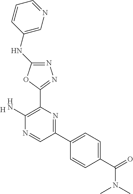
[H].C1(N)=C(C2=NN=C(NC3=CN=CC=C3)O2)N=C(C2=CC=C(C(=O)N(C)C)C=C2)C=N1
